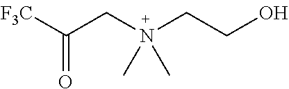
C(CN(CCO)(C)C)([F3C])=O
